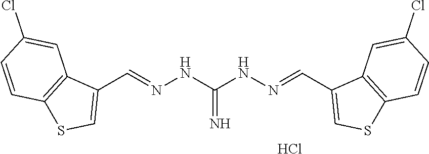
C1(C=NNC(NN=CC2=CSC3=C2C=C(Cl)C=C3)=N)=CSC2=C1C=C(Cl)C=C2.Cl
